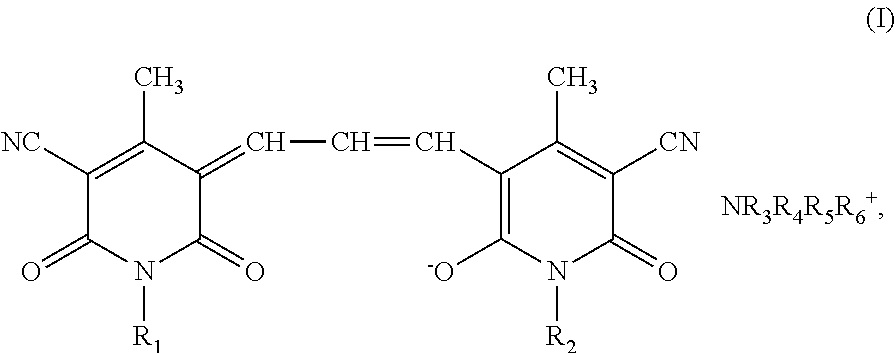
C1([NC])=C(C)C(=CC=CC2=C([-O])N([R2])C(=O)C([CN])=C2C)C(=O)N([R1])C1=O
